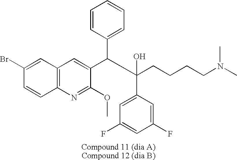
C1(Br)=CC2=C(C=C1)N=C(OC)C(C(C(CCCCN(C)C)(C1=CC(F)=CC(F)=C1)O)C1=CC=CC=C1)=C2
